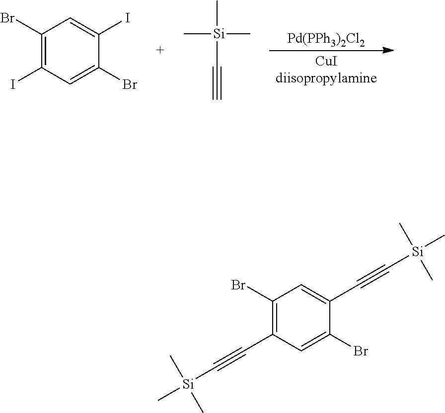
[Pd(PPh3)2Cl2].[CuIdiisopropylamine].C1(Br)=C(I)C=C(Br)C(I)=C1.C[Si](C#C)(C)C.C1(Br)=C(C#C[Si](C)(C)C)C=C(Br)C(C#C[Si](C)(C)C)=C1
